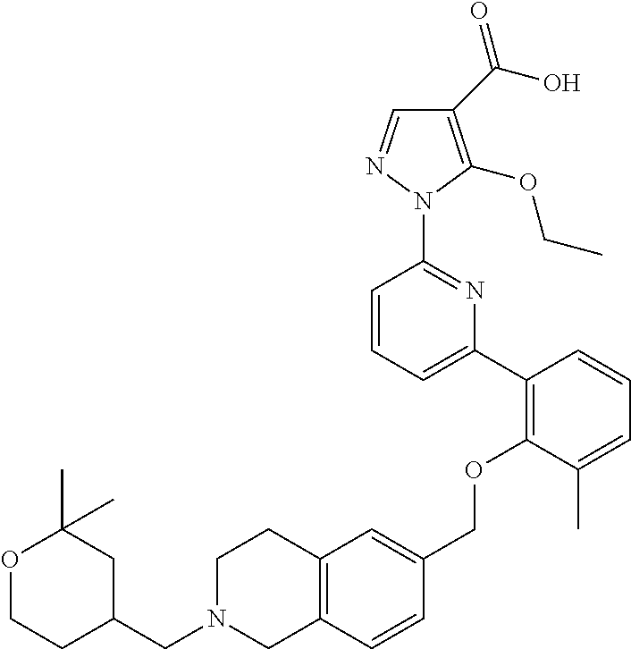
C1(C(O)=O)=C(OCC)N(C2=NC(C3=C(OCC4=CC5=C(C=C4)CN(CC4CC(C)(C)OCC4)CC5)C(C)=CC=C3)=CC=C2)N=C1
